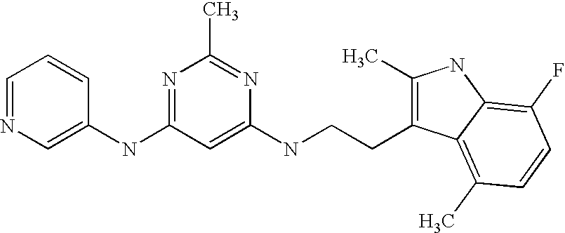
N(C1=NC(C)=NC(NCCC2=C(C)NC3=C(F)C=CC(C)=C23)=C1)C1=CN=CC=C1
